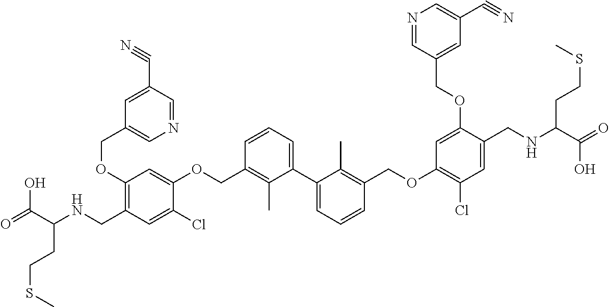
C1(OCC2=CN=CC(C#N)=C2)=C(CNC(C(O)=O)CCSC)C=C(Cl)C(OCC2=C(C)C(C3=CC=CC(COC4=C(Cl)C=C(CNC(C(=O)O)CCSC)C(OCC5=CC(C#N)=CN=C5)=C4)=C3C)=CC=C2)=C1
